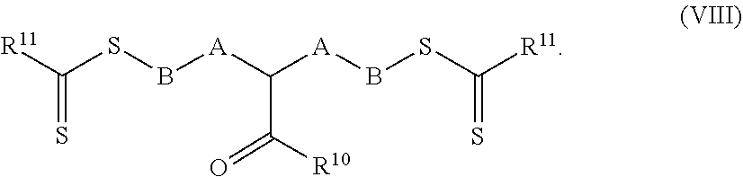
S(C(=S)[R11])B[A]C(C(=O)[R10])[A]BSC(=S)[R11]
